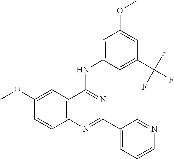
C1(OC)=CC2=C(C=C1)N=C(C1=CC=CN=C1)N=C2NC1=CC(OC)=CC(C(F)(F)F)=C1
